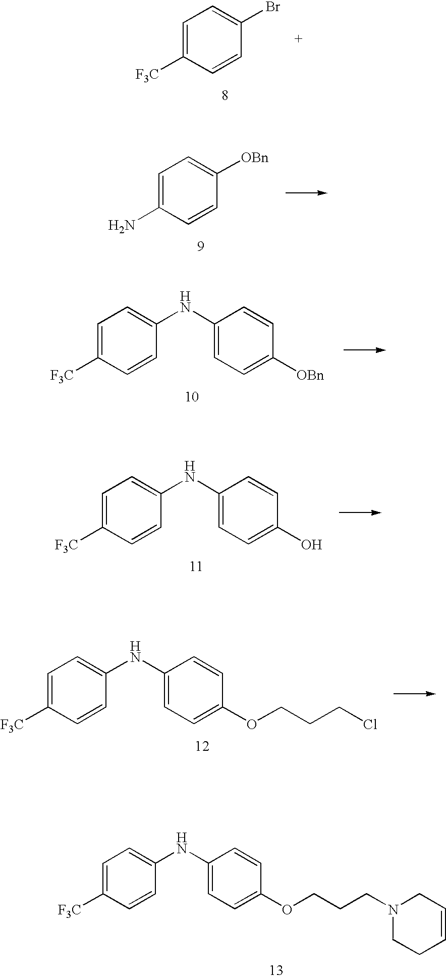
C1=C([F3C])C=CC(Br)=C1.C1=C(N)C=CC([OBn])=C1.C1=C([F3C])C=CC(NC2=CC=C([OBn])C=C2)=C1.C1=C([F3C])C=CC(NC2=CC=C(O)C=C2)=C1.C1=C([F3C])C=CC(NC2=CC=C(OCCCCl)C=C2)=C1.C1=C([F3C])C=CC(NC2=CC=C(OCCCN3CCC=CC3)C=C2)=C1
